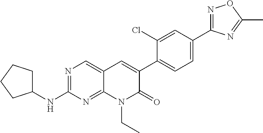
N1=C(C2=CC=C(C3=CC4=CN=C(NC5CCCC5)N=C4N(CC)C3=O)C(Cl)=C2)N=C(C)O1
